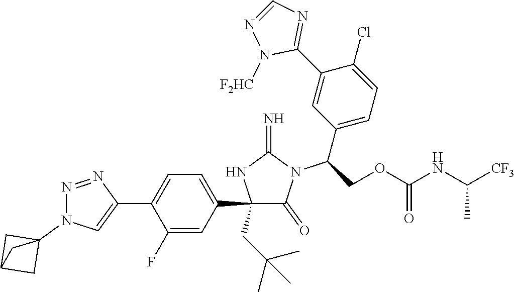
C1(C2=CC=C(C3=CN(C45CC(C4)C5)N=N3)C(F)=C2)(CC(C)(C)C)C(=O)N(C(C2=CC=C(Cl)C(C3=NC=NN3[F2HC])=C2)COC(NC([CF3])C)=O)C(=N)N1
